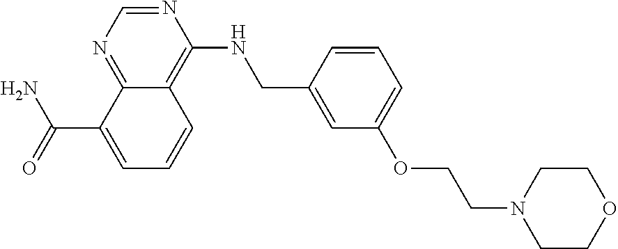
C(C1=CC=CC2=C(NCC3=CC(OCCN4CCOCC4)=CC=C3)N=CN=C12)(N)=O
